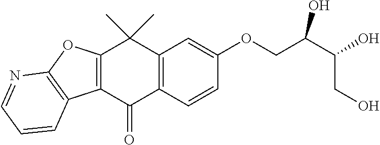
C12=C(C(=O)C3=C(C1(C)C)C=C(OCC(C(O)CO)O)C=C3)C1=C(O2)N=CC=C1
